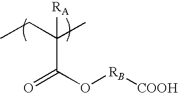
O=C(O[RB][COOH])C([RA])(CC)C
